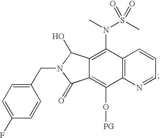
C1(CN2C(=O)C3=C(O[PG])C4=C(C(N(C)S(C)(=O)=O)=C3C2O)C=CC=N4)=CC=C(F)C=C1
